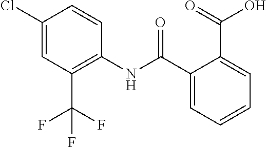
C1(NC(C2=CC=CC=C2C(O)=O)=O)=C(C(F)(F)F)C=C(Cl)C=C1
